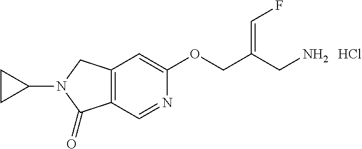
C12=C(C=NC(OCC(CN)=CF)=C1)C(=O)N(C1CC1)C2.Cl
